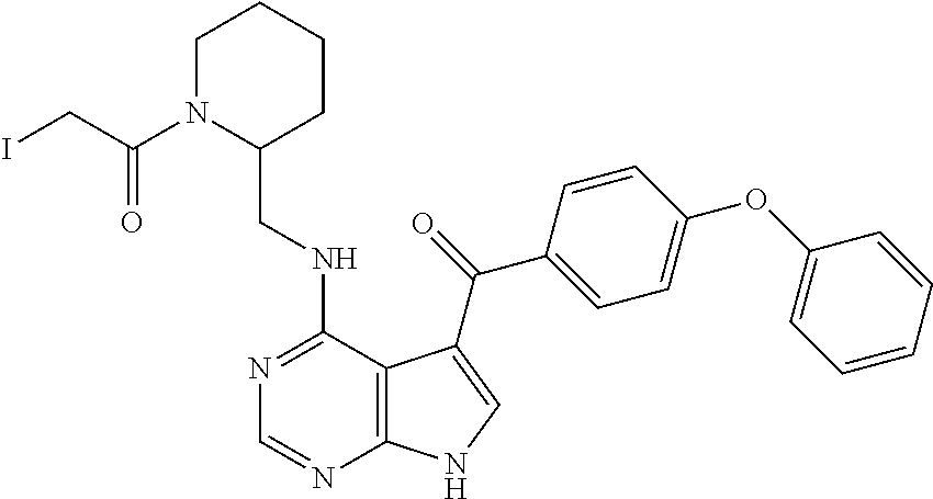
C1=CC=CC(OC2=CC=C(C(=O)C3=CNC4=C3C(NCC3CCCCN3C(CI)=O)=NC=N4)C=C2)=C1
